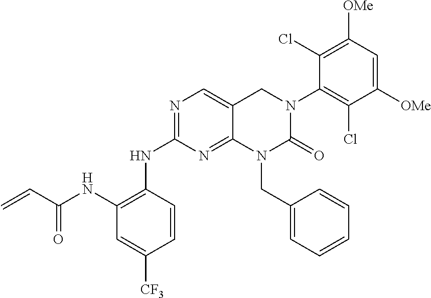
C1=C([CF3])C=CC(NC2=NC=C3C(=N2)N(CC2=CC=CC=C2)C(=O)N(C2=C(Cl)C([OMe])=CC([OMe])=C2Cl)C3)=C1NC(C=C)=O
